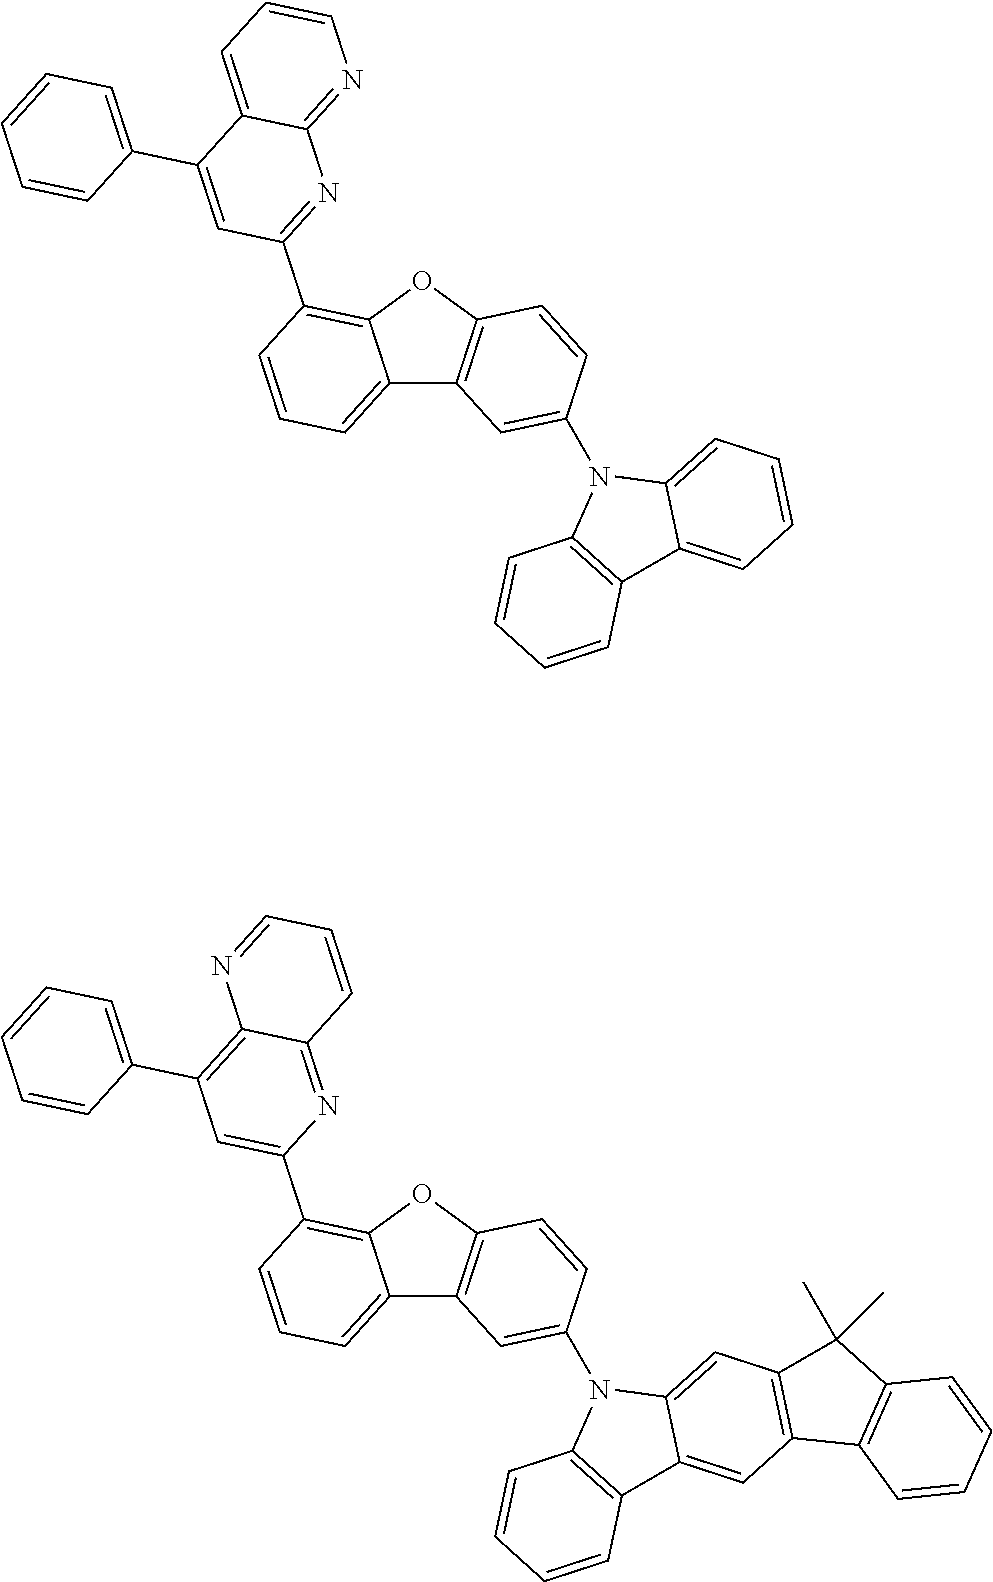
C12=CC=CC(C3=NC4=NC=CC=C4C(C4=CC=CC=C4)=C3)=C1OC1=C2C=C(N2C3=C(C4=CC=CC=C24)C=CC=C3)C=C1.C12=CC=CC(C3=CC(C4=CC=CC=C4)=C4C(=N3)C=CC=N4)=C1OC1=C2C=C(N2C3=C(C4=CC5=C(C=C24)C(C)(C)C2=C5C=CC=C2)C=CC=C3)C=C1
